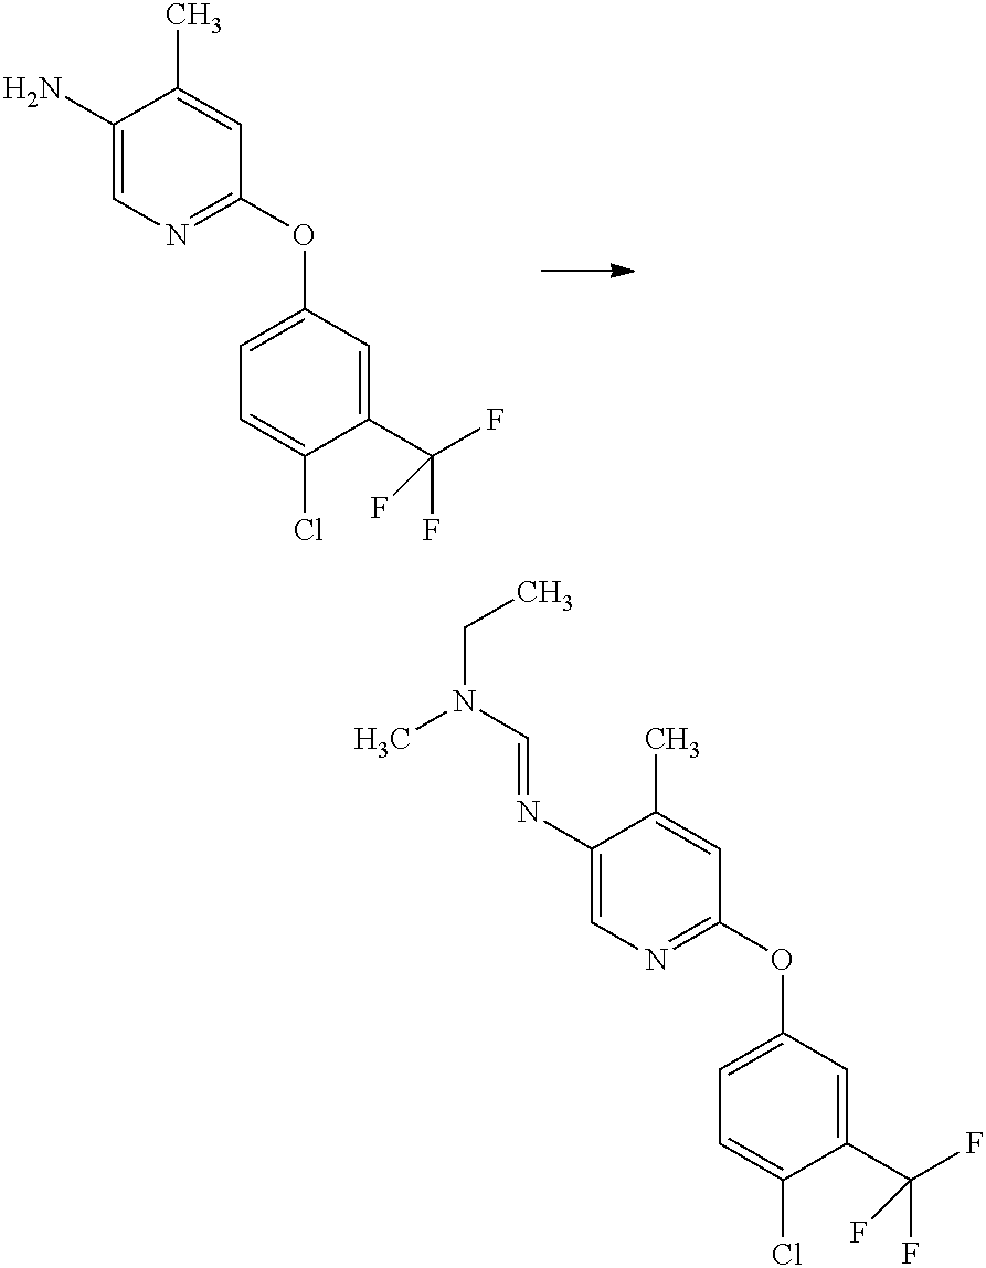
C1(N)=CN=C(OC2=CC=C(Cl)C(C(F)(F)F)=C2)C=C1C.C1(N=CN(C)CC)=CN=C(OC2=CC=C(Cl)C(C(F)(F)F)=C2)C=C1C
